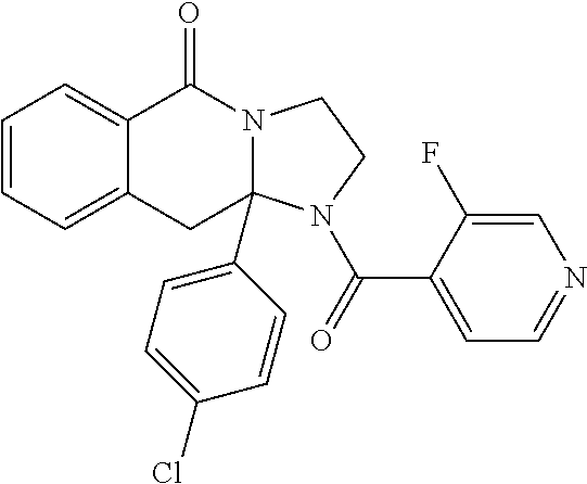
C1=CC=C2C(=C1)C(=O)N1CCN(C(=O)C3=CC=NC=C3F)C1(C1=CC=C(Cl)C=C1)C2
